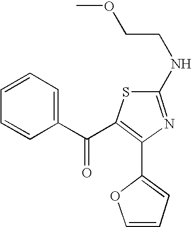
C1=CC=C(C(C2=C(C3=CC=CO3)N=C(NCCOC)S2)=O)C=C1
